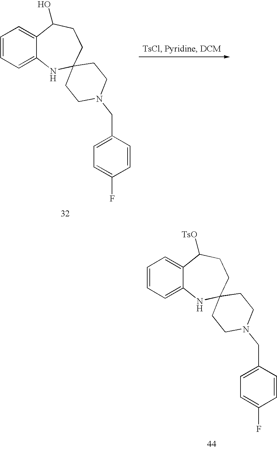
C12=CC=CC=C1C([TsO])CCC1(N2)CCN(CC2=CC=C(F)C=C2)CC1.C12=CC=CC=C1C(O)CCC1(N2)CCN(CC2=CC=C(F)C=C2)CC1
